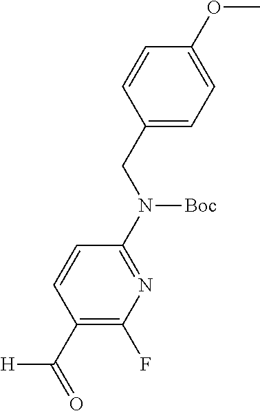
C1=CC(C(=O)[H])=C(F)N=C1N(CC1=CC=C(OC)C=C1)[Boc]
